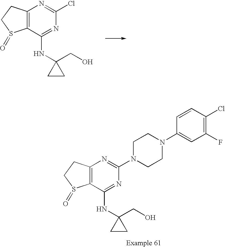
C12=C(C(NC3(CO)CC3)=NC(Cl)=N1)S(=O)CC2.C12=C(C(NC3(CO)CC3)=NC(N3CCN(C4=CC(F)=C(Cl)C=C4)CC3)=N1)S(=O)CC2
